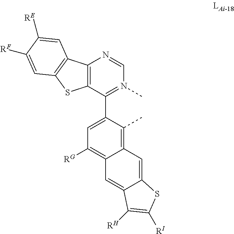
C12=C(C(C3=CC([RG])=C4C(=C3C)C=C3C(=C4)C([RH])=C([RI])S3)=N(C)C=N1)SC1=C2C=C([RE])C([RF])=C1
